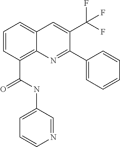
C1=CC(C(NC2=CC=CN=C2)=O)=C2C(=C1)C=C(C(F)(F)F)C(C1=CC=CC=C1)=N2
